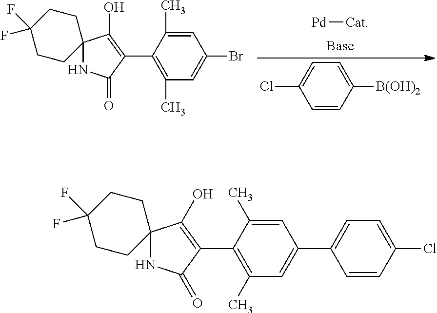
C1=CC([B(OH)2])=CC=C1Cl.[Pd][Cat].C12(NC(=O)C(C3=C(C)C=C(Br)C=C3C)=C1O)CCC(F)(F)CC2.C12(NC(=O)C(C3=C(C)C=C(C4=CC=C(Cl)C=C4)C=C3C)=C1O)CCC(F)(F)CC2
